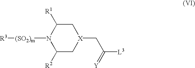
C1C([R1])N([(SO2)m][R3])C([R2])C[X]1CC([L3])=[Y]
